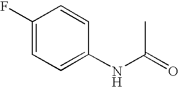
N(C(=O)C)C1=CC=C(F)C=C1
